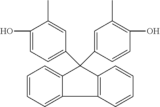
C1(O)=CC=C(C2(C3=CC(C)=C(O)C=C3)C3=C(C4=CC=CC=C24)C=CC=C3)C=C1C
